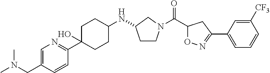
C(C1ON=C(C2=CC=CC([CF3])=C2)C1)(=O)N1CCC(NC2CCC(C3=NC=C(CN(C)C)C=C3)(O)CC2)C1
